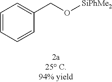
C1=CC=CC(CO[SiPhMe2])=C1
